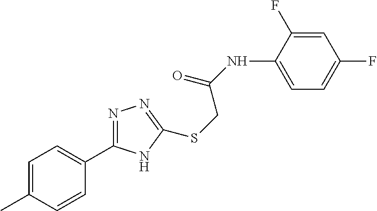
C1=C(NC(=O)CSC2=NN=C(C3=CC=C(C)C=C3)N2)C(F)=CC(F)=C1
